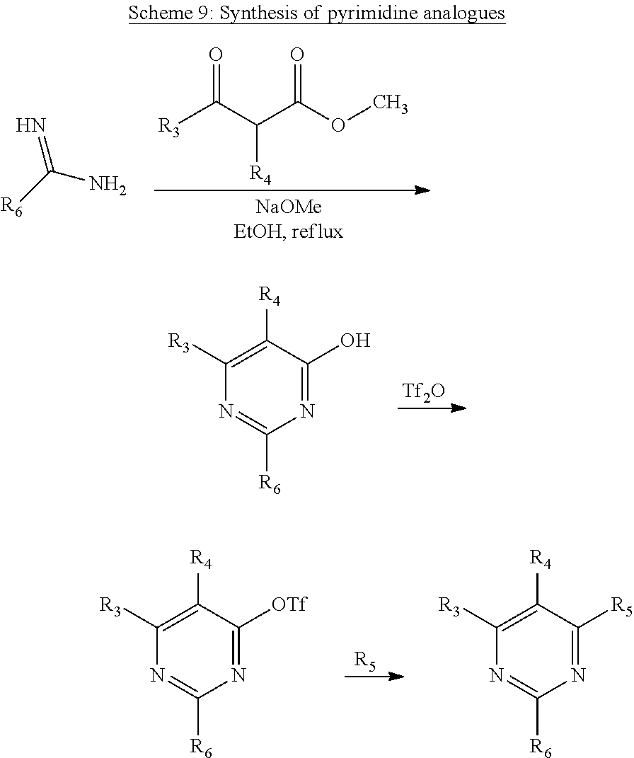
[R3]C(C(C(OC)=O)[R4])=O.[R6]C(N)=N.[Tf2O].N1=C([R6])N=C(O)C([R4])=C1[R3].[R5].N1=C([R6])N=C([OTf])C([R4])=C1[R3].N1=C([R6])N=C([R5])C([R4])=C1[R3]
